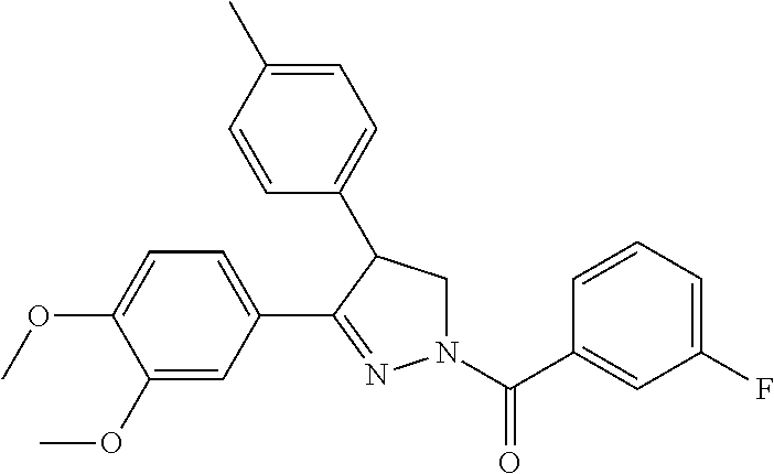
C1=C(C2=NN(C(C3=CC(F)=CC=C3)=O)CC2C2=CC=C(C)C=C2)C=C(OC)C(OC)=C1
